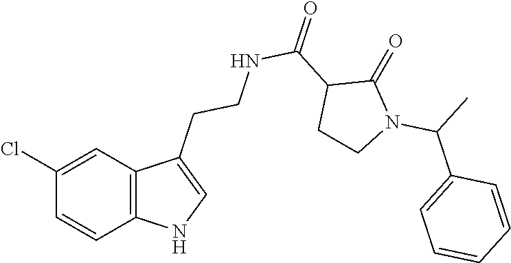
C12=C(C=C(Cl)C=C1)C(CCNC(C1CCN(C(C)C3=CC=CC=C3)C1=O)=O)=CN2
